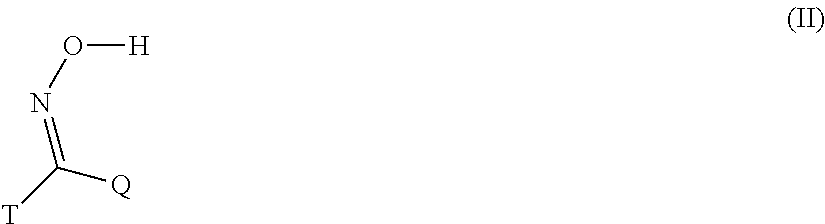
O([H])N=C([Q])[T]
